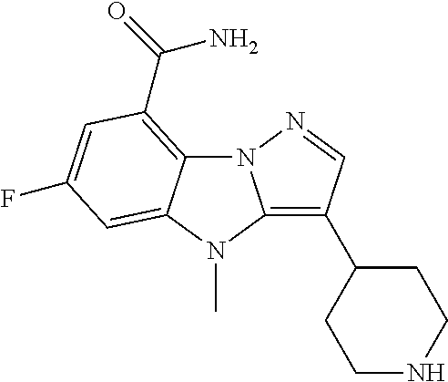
N12C3=C(C(=O)N)C=C(F)C=C3N(C)C1=C(C1CCNCC1)C=N2
